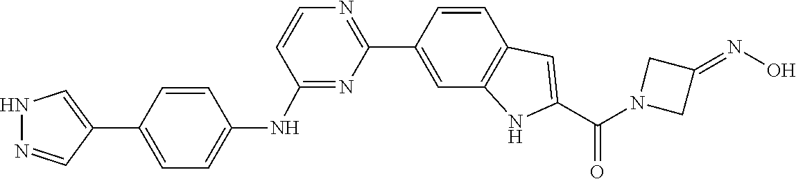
N1(C(C2=CC3=C(N2)C=C(C2=NC=CC(NC4=CC=C(C5=CNN=C5)C=C4)=N2)C=C3)=O)CC(=NO)C1
